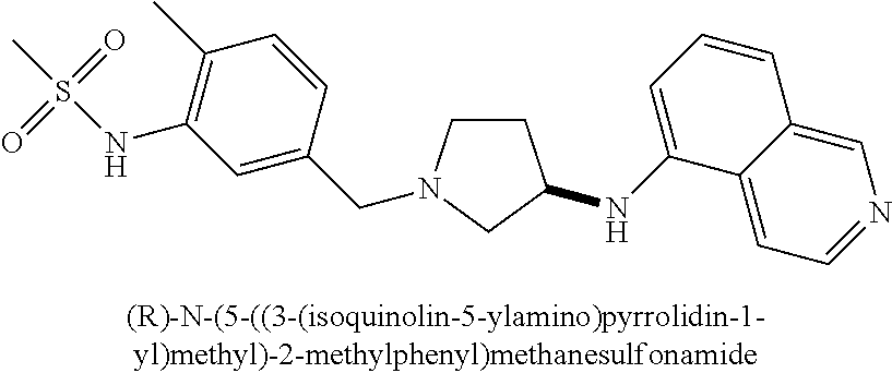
C1CN(CC2=CC(NS(C)(=O)=O)=C(C)C=C2)CC1NC1=CC=CC2=CN=CC=C12
